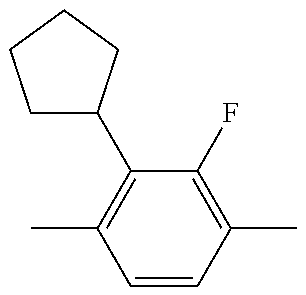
C1=CC(C)=C(F)C(C2CCCC2)=C1C
